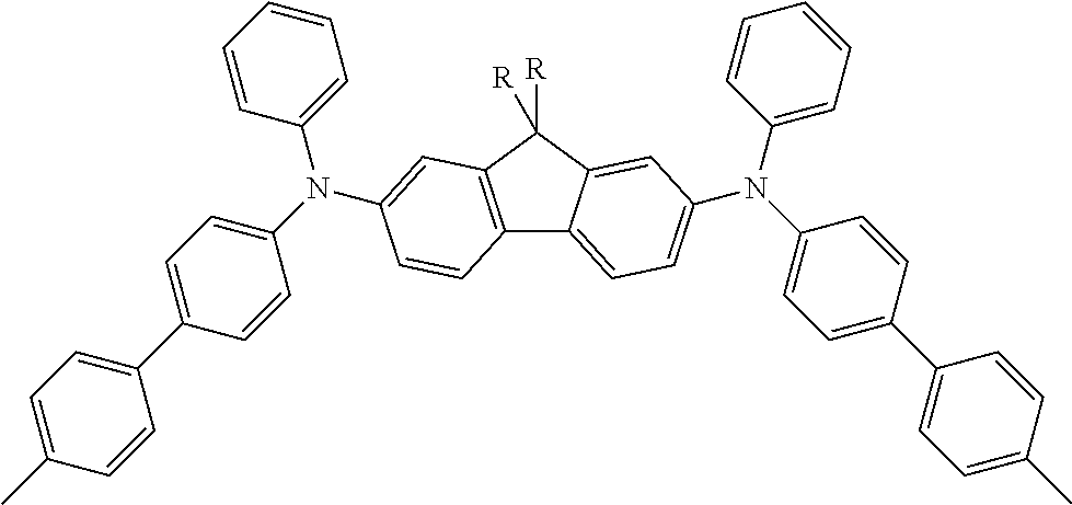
C12=C(C([R])([R])C3=CC(N(C4=CC=C(C5=CC=C(C)C=C5)C=C4)C4=CC=CC=C4)=CC=C13)C=C(N(C1=CC=C(C3=CC=C(C)C=C3)C=C1)C1=CC=CC=C1)C=C2
